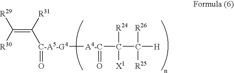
C(=C([R31])[C-A5-G4](=O)[A4-C](=O)C([R24])([X1])C([R26])([R25])[H])([R30])[R29]
